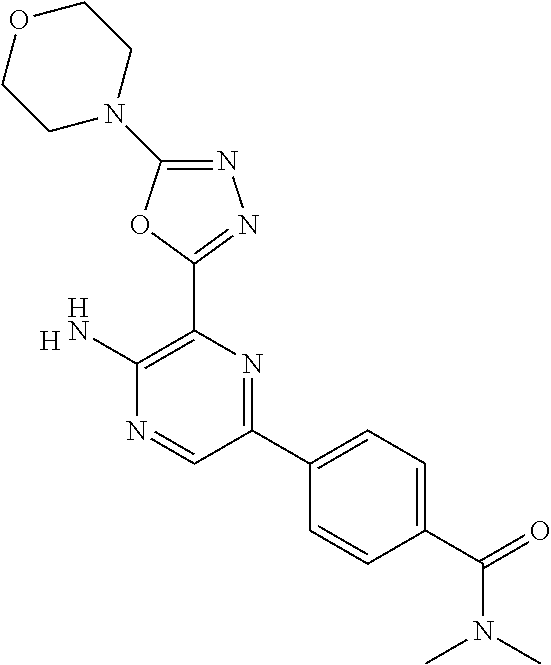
[H].C1(N)=C(C2=NN=C(N3CCOCC3)O2)N=C(C2=CC=C(C(=O)N(C)C)C=C2)C=N1
